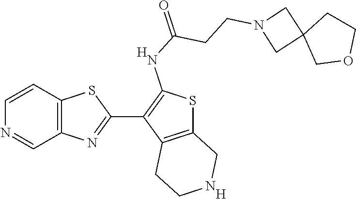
C12=C(C=CN=C1)SC(C1=C(NC(=O)CCN3CC4(C3)COCC4)SC3=C1CCNC3)=N2.[H].[H]
